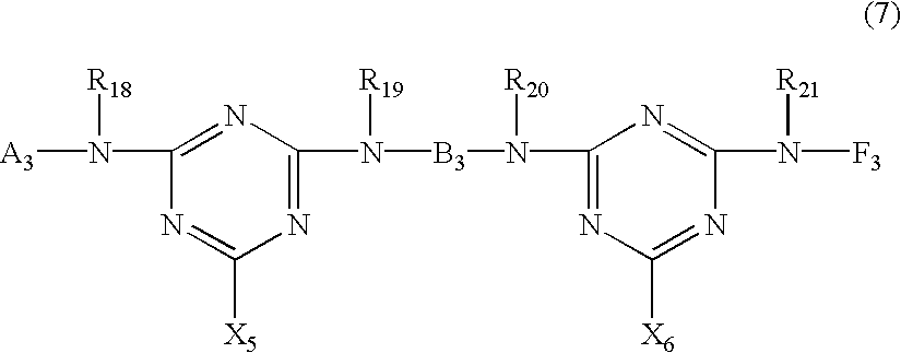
C1(N([R18])[A3])=NC(N([B3]N([R20])C2=NC([X6])=NC(N([R21])[F3])=N2)[R19])=NC([X5])=N1
